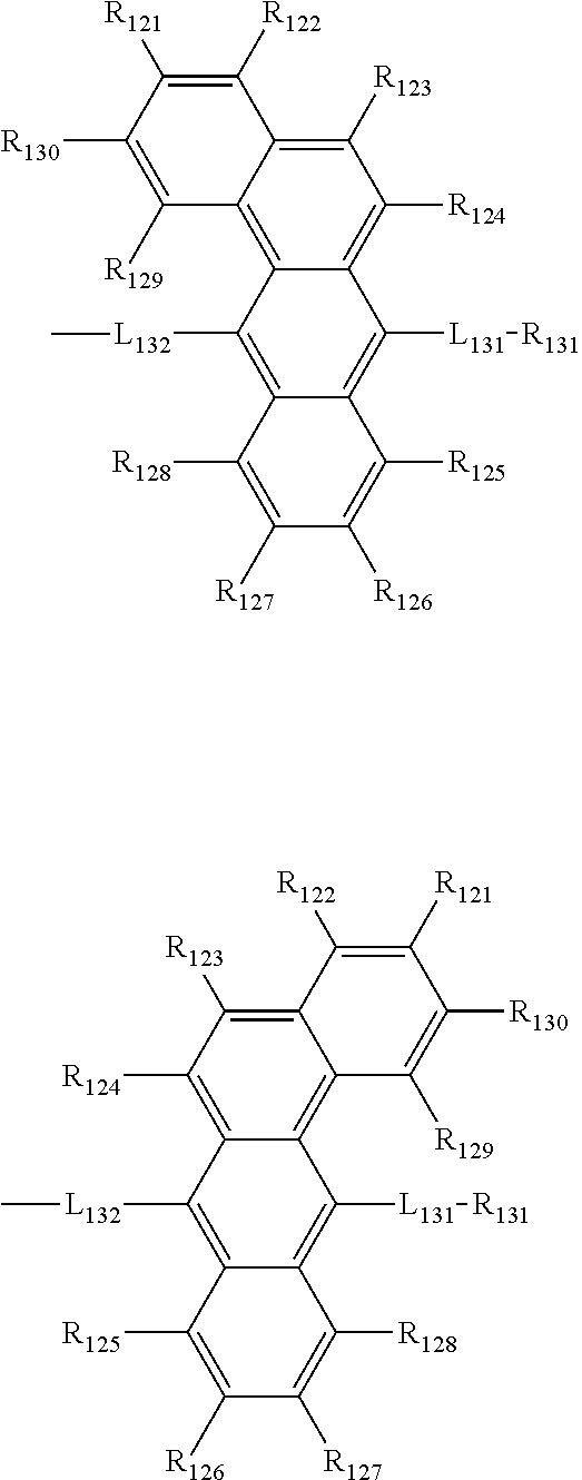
C1([R130])=C([R129])C2=C3C(=C([R124])C([R123])=C2C([R122])=C1[R121])C([L131][R131])=C1C(=C3[L132]C)C([R128])=C([R127])C([R126])=C1[R125].C1([R130])=C([R129])C2=C3C(=C([R124])C([R123])=C2C([R122])=C1[R121])C([L132]C)=C1C(=C3[L131][R131])C([R128])=C([R127])C([R126])=C1[R125]
